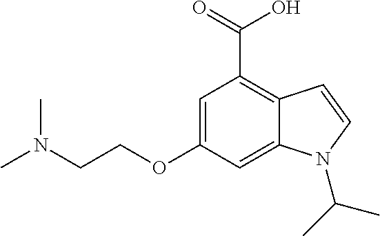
C1=C(OCCN(C)C)C=C2C(=C1C(=O)O)C=CN2C(C)C
